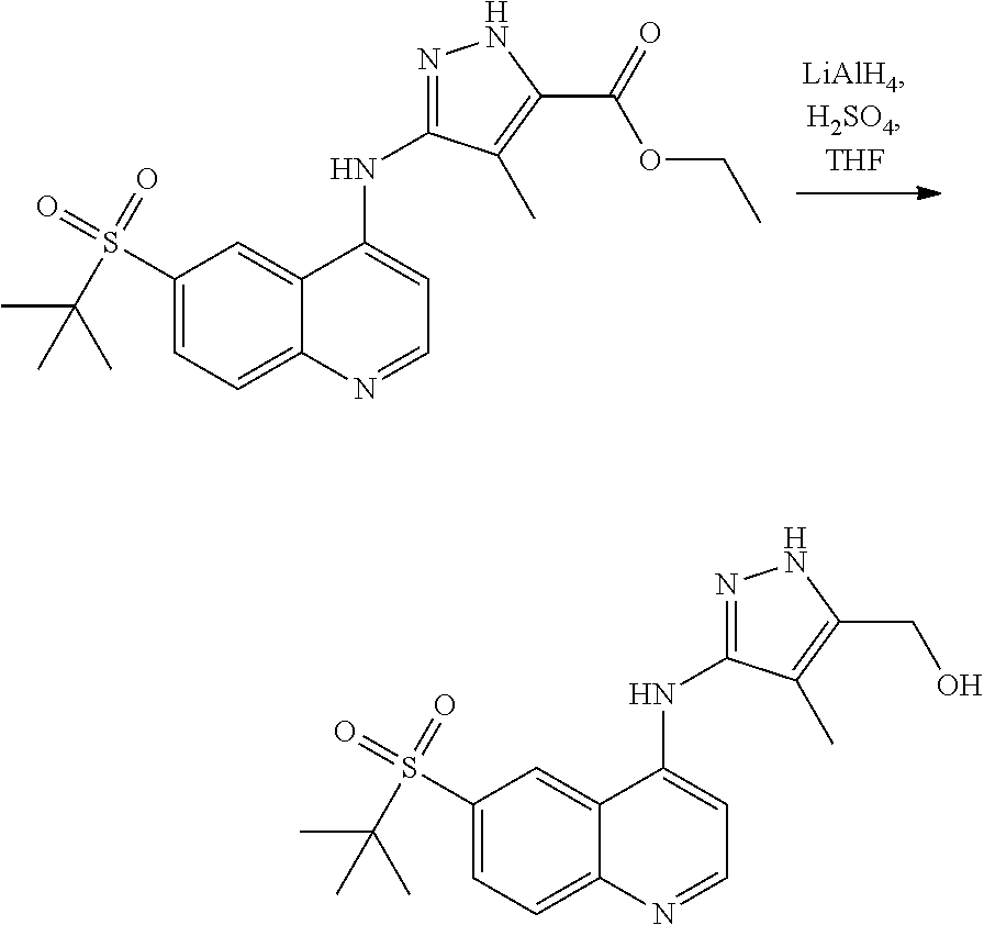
C1=C(S(C(C)(C)C)(=O)=O)C=C2C(=C1)N=CC=C2NC1=NNC(C(OCC)=O)=C1C.C1=C(S(C(C)(C)C)(=O)=O)C=C2C(=C1)N=CC=C2NC1=NNC(CO)=C1C
